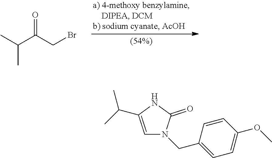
CC(C(CBr)=O)C.C1=C(C(C)C)NC(=O)N1CC1=CC=C(OC)C=C1
